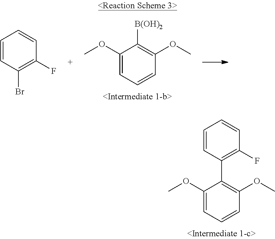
C1=CC(C2=C(OC)C=CC=C2OC)=C(F)C=C1.C1=C(OC)C([B(OH)2])=C(OC)C=C1.C1=CC(Br)=C(F)C=C1
